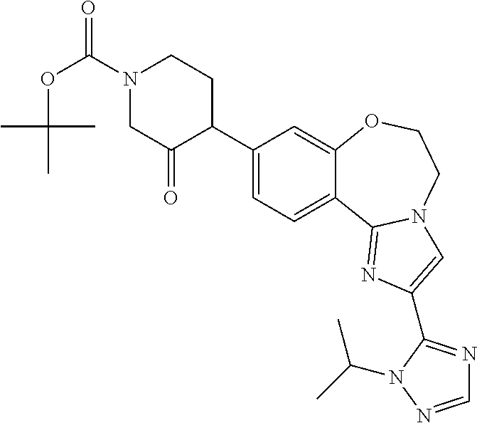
C1(C2CCN(C(OC(C)(C)C)=O)CC2=O)=CC=C2C(=C1)OCCN1C2=NC(C2=NC=NN2C(C)C)=C1
